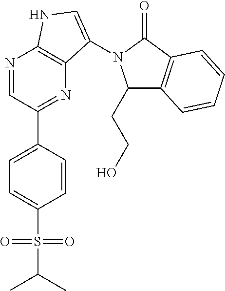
N1=CC(C2=CC=C(S(=O)(=O)C(C)C)C=C2)=NC2=C1NC=C2N1C(CCO)C2=C(C1=O)C=CC=C2
